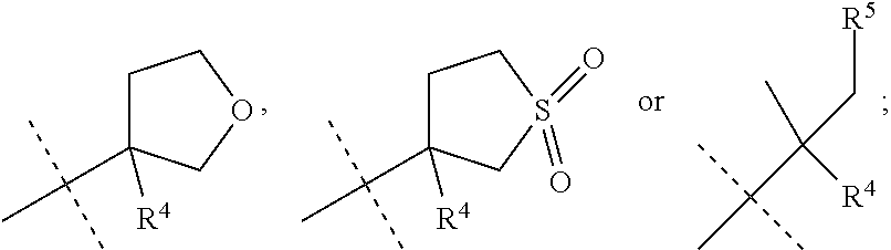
C1C(C(C)(C)C)([R4])COC1.C(C([R4])(C)C[R5])(C)(C)C.C1C(C(C)(C)C)([R4])CS(=O)(=O)C1
